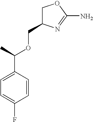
C1C(COC(C)C2=CC=C(F)C=C2)N=C(N)O1
